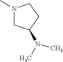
N1(C)CC(N(C)C)CC1
